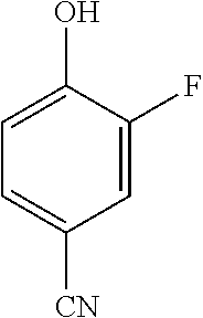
C1=C(F)C(O)=CC=C1[CN]
